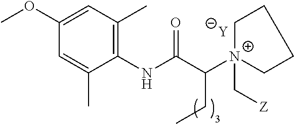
[Y].C1=C(C)C(NC(C([N+]2(C[Z])CCCC2)CC)=O)=C(C)C=C1OC
